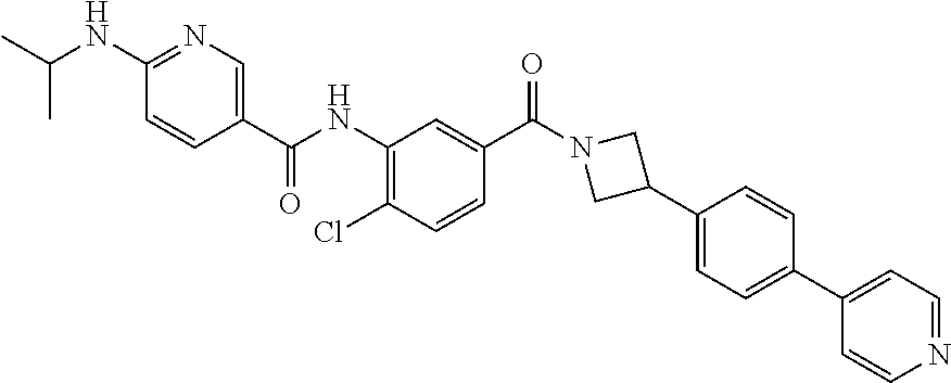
CC(C)NC1=NC=C(C(NC2=C(Cl)C=CC(C(N3CC(C4=CC=C(C5=CC=NC=C5)C=C4)C3)=O)=C2)=O)C=C1
